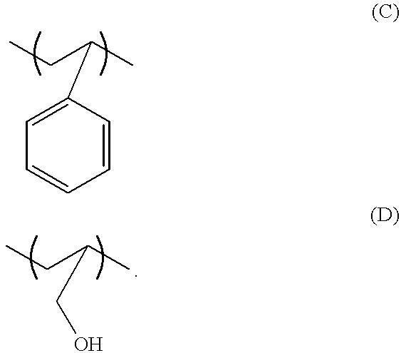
C(C(C)C1=CC=CC=C1)C.C(C(C)CO)C
